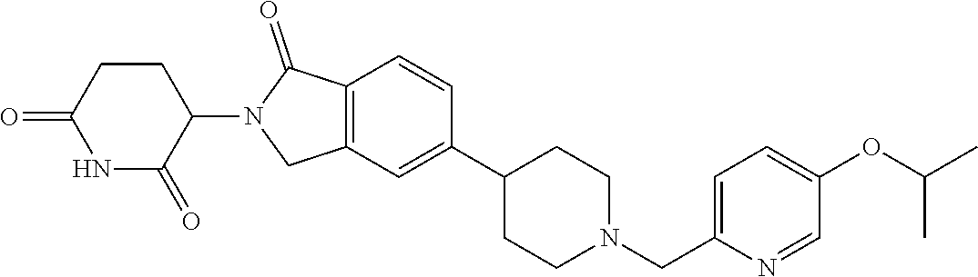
C1=CC2=C(C=C1C1CCN(CC3=CC=C(OC(C)C)C=N3)CC1)CN(C1C(=O)NC(=O)CC1)C2=O
